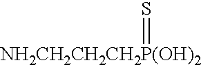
[NH2CH2CH2CH2P(OH)2]=S
